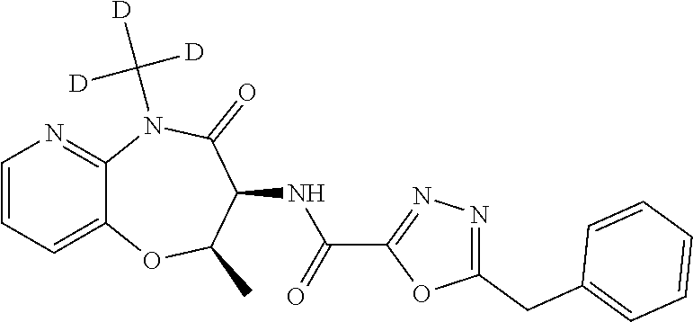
C12=CC=CN=C1N(C([D])([D])[D])C(=O)C(NC(C1=NN=C(CC3=CC=CC=C3)O1)=O)C(C)O2
